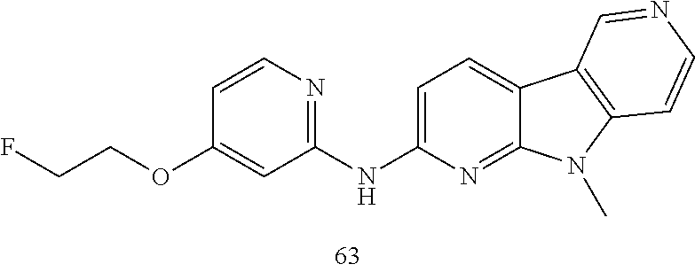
FCCOC1=CC(NC2=CC=C3C(=N2)N(C)C2=C3C=NC=C2)=NC=C1
